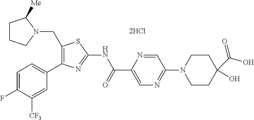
C1(CN2C([Me])CCC2)=C(C2=CC=C(F)C([CF3])=C2)N=C(NC(C2=CN=C(N3CCC(C(O)=O)(O)CC3)C=N2)=O)S1
